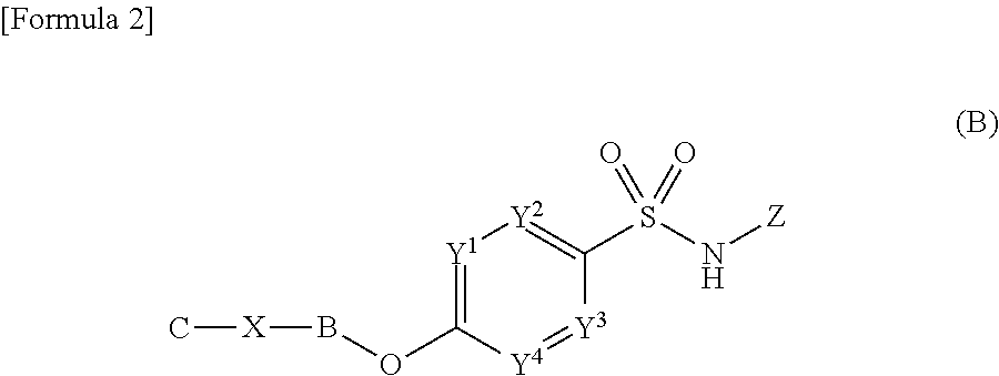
C1(S(N[Z])(=O)=O)=[Y2][Y1]=C(OB[X]C)[Y4]=[Y3]1
